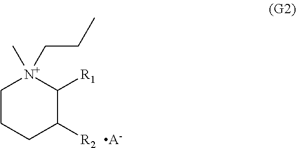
C1CCC([R2])C([R1])[N+]1(C)CCC.[A-]
